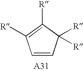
C1=CC([R])([R])C([R])=C1[R]
